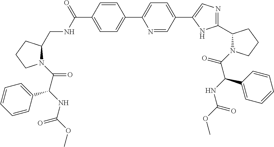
C1=CC(C(NCC2N(C(C(NC(OC)=O)C3=CC=CC=C3)=O)CCC2)=O)=CC=C1C1=CC=C(C2=CN=C(C3N(C(C(NC(OC)=O)C4=CC=CC=C4)=O)CCC3)N2)C=N1
